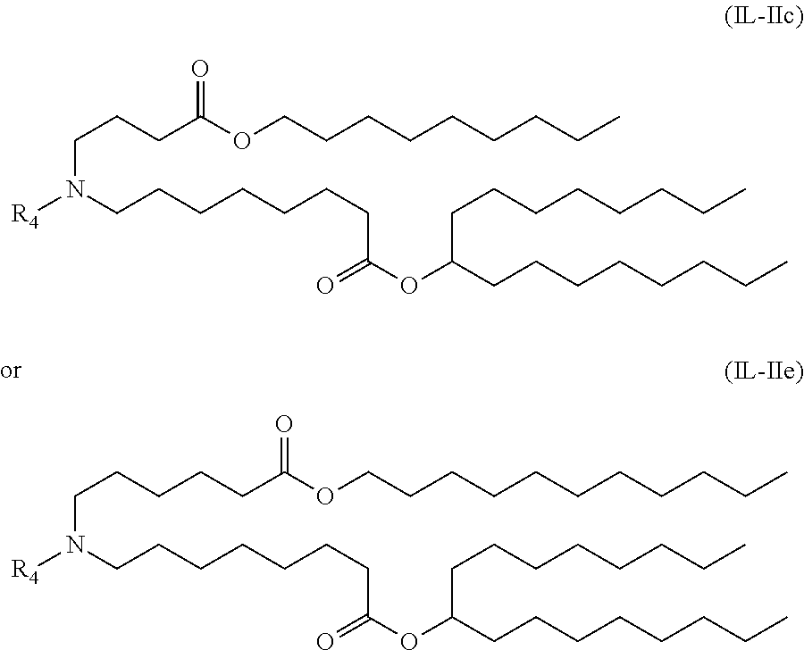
C(CCC(OCCCCCCCCC)=O)N([R4])CCCCCCCC(=O)OC(CCCCCCCC)CCCCCCCC.C(CCCCC(OCCCCCCCCCCC)=O)N([R4])CCCCCCCC(=O)OC(CCCCCCCC)CCCCCCCC
